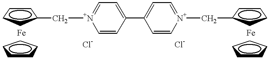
C1CCC(C[N+]2=CC=C(C3=CC=[N+](CC4CCCC4)C=C3)C=C2)C1.C1CCCC1.C1CCCC1
